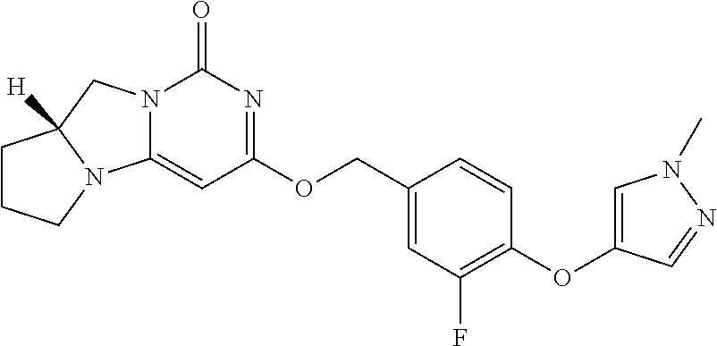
C1CCN2C1([H])CN1C2=CC(OCC2=CC(F)=C(OC3=CN(C)N=C3)C=C2)=NC1=O
